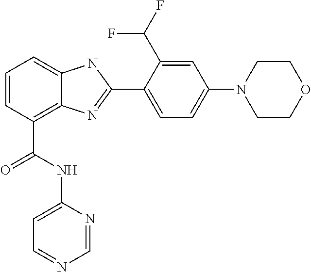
C1=CC(C(NC2=CC=NC=N2)=O)=C2C(=C1)NC(C1=CC=C(N3CCOCC3)C=C1C(F)F)=N2
